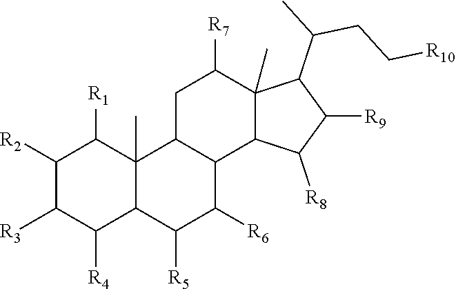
C1([R2])C([R3])C([R4])C2C(C)(C1[R1])C1C(C([R6])C2[R5])C2C(C)(C([R7])C1)C(C(C)CC[R10])C([R9])C2[R8]
